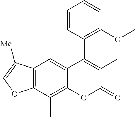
C12=C(C(C)=C3C(=C1)C(C1=C(OC)C=CC=C1)=C(C)C(=O)O3)OC=C2[Me]
